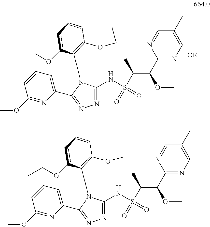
COC1=NC(C2=NN=C(NS(C(C(OC)C3=NC=C(C)C=N3)C)(=O)=O)N2C2=C(OCC)C=CC=C2OC)=CC=C1.COC1=NC(C2=NN=C(NS(C(C(OC)C3=NC=C(C)C=N3)C)(=O)=O)N2C2=C(OC)C=CC=C2OCC)=CC=C1
